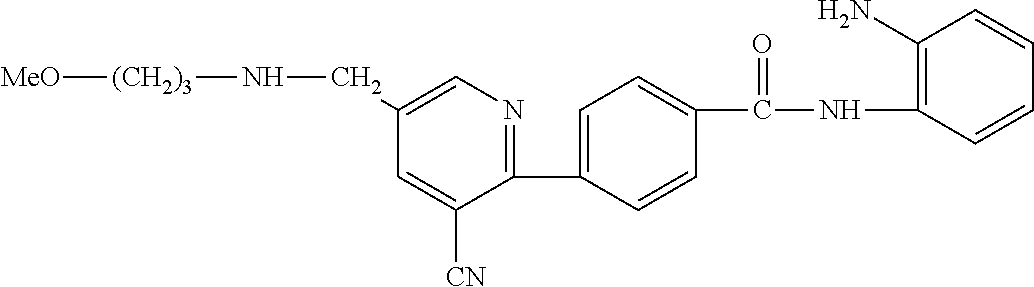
C1(CN[(CH2)3][MeO])=CN=C(C2=CC=C(C(NC3=C(N)C=CC=C3)=O)C=C2)C([CN])=C1
